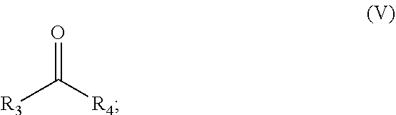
[R3]C([R4])=O
